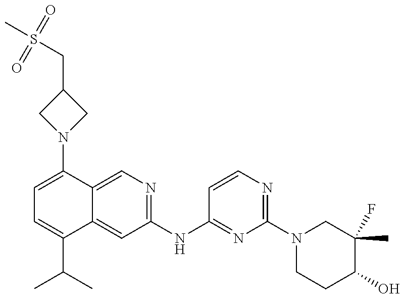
C1=C(N2CC(CS(C)(=O)=O)C2)C2=CN=C(NC3=NC(N4CCC(O)C(F)(C)C4)=NC=C3)C=C2C(C(C)C)=C1
